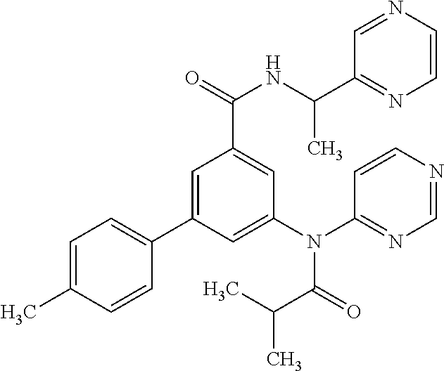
C1=C(C)C=CC(C2=CC(C(=O)NC(C)C3=NC=CN=C3)=CC(N(C3=NC=NC=C3)C(C(C)C)=O)=C2)=C1
